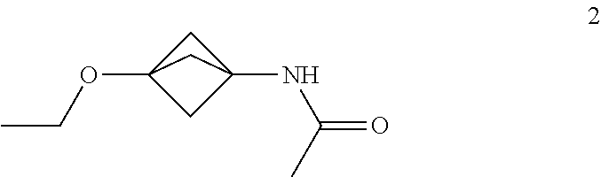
C1C2(NC(=O)C)CC1(OCC)C2
